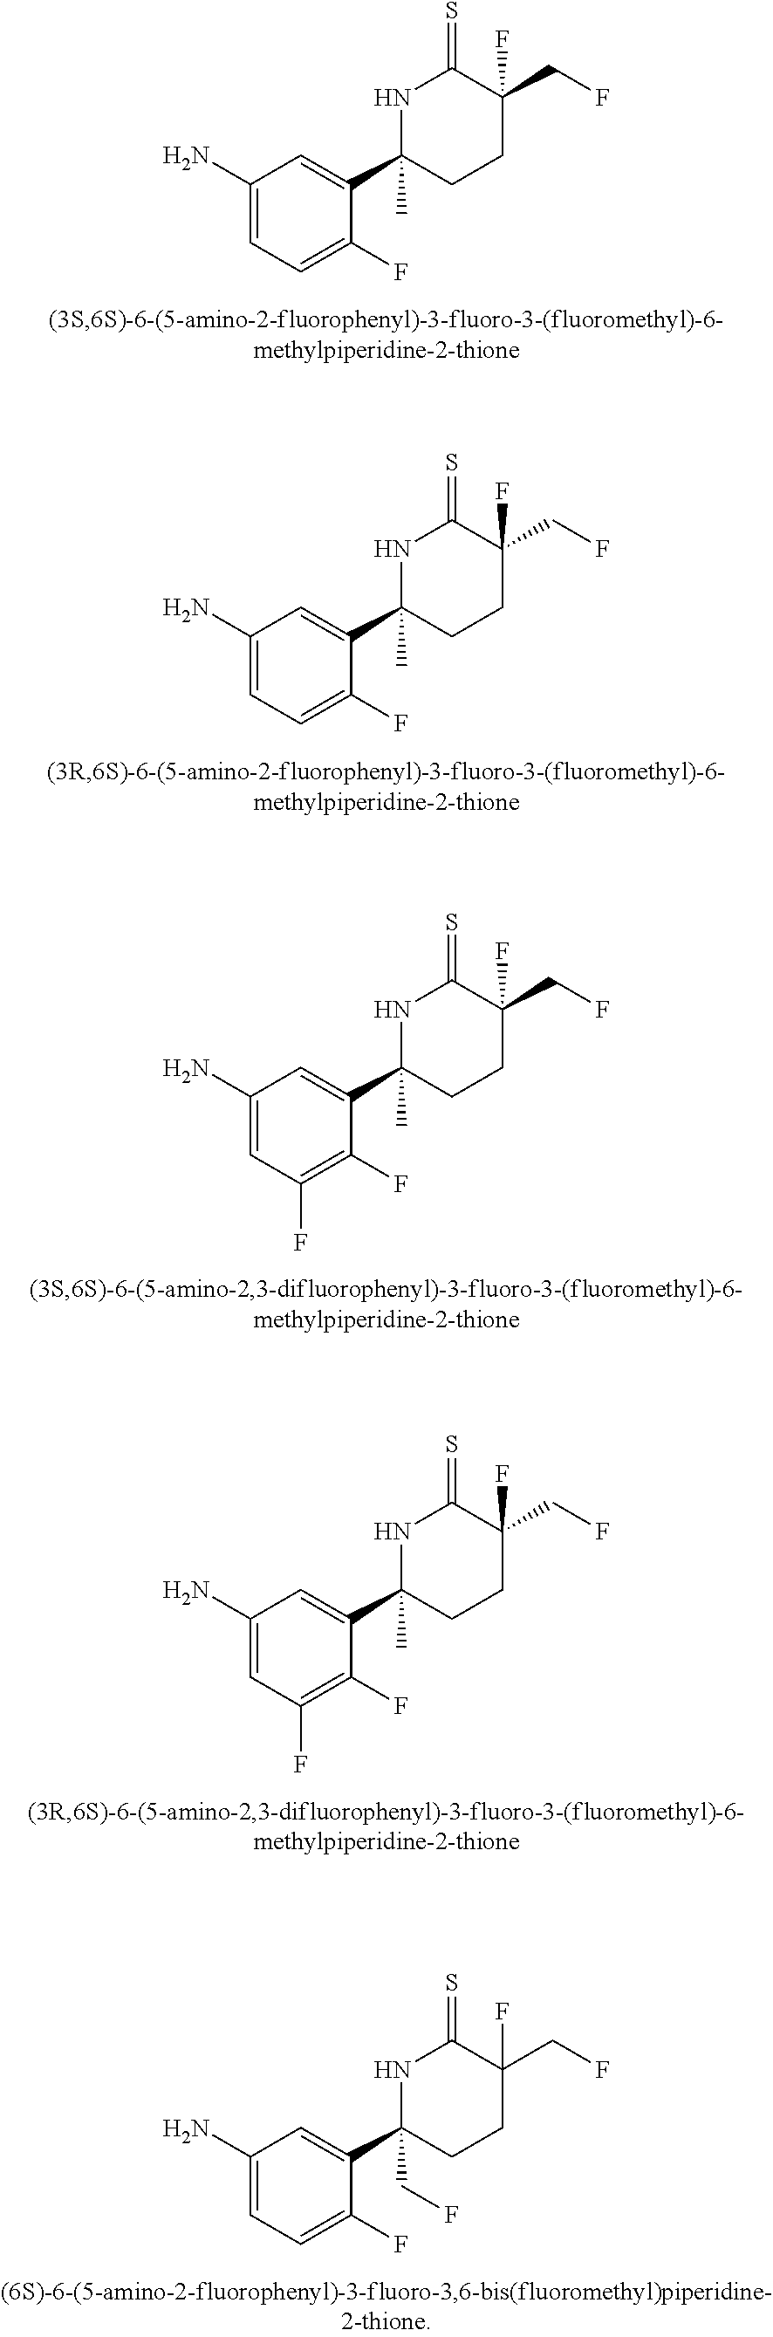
C1(N)=CC=C(F)C(C2(C)CCC(CF)(F)C(=S)N2)=C1.C1(N)=CC=C(F)C(C2(C)CCC(CF)(F)C(=S)N2)=C1.C1(N)=CC(F)=C(F)C(C2(C)CCC(CF)(F)C(=S)N2)=C1.C1(N)=CC(F)=C(F)C(C2(C)CCC(CF)(F)C(=S)N2)=C1.C1(N)=CC=C(F)C(C2(CF)CCC(CF)(F)C(=S)N2)=C1
